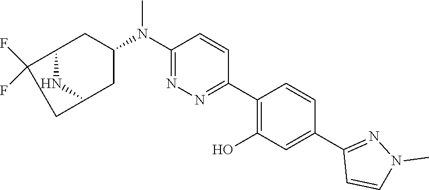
C1(N(C2CC3C(F)(F)CC(C2)N3)C)=NN=C(C2=C(O)C=C(C3=NN(C)C=C3)C=C2)C=C1
